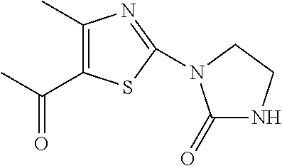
C1(C)=C(C(C)=O)SC(N2C(=O)NCC2)=N1
